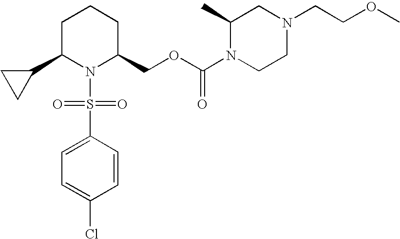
C1C(C2CC2)N(S(C2=CC=C(Cl)C=C2)(=O)=O)C(COC(N2CCN(CCOC)CC2C)=O)CC1
